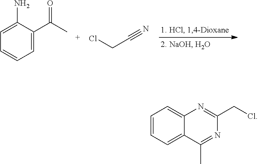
C1=C(N)C(C(C)=O)=CC=C1.ClCC#N.C1=CC=C2C(=C1)N=C(CCl)N=C2C
